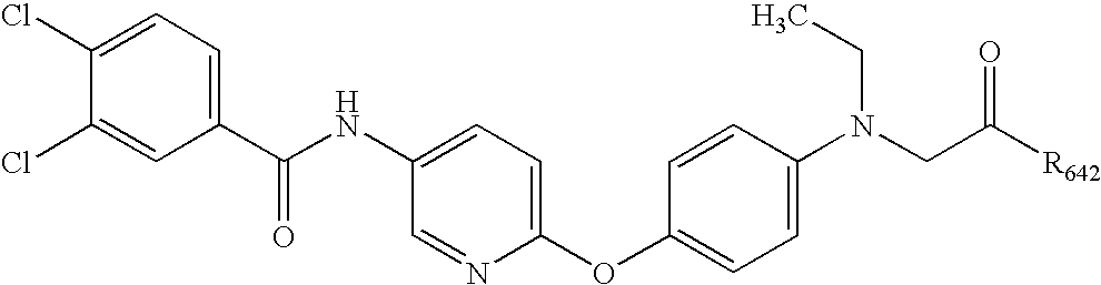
C1(Cl)=CC(C(NC2=CC=C(OC3=CC=C(N(CC([R642])=O)CC)C=C3)N=C2)=O)=CC=C1Cl
